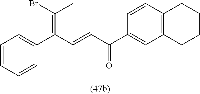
C1=CC=CC(C(C=CC(C2=CC3=C(C=C2)CCCC3)=O)=C(Br)C)=C1
